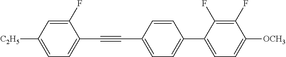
C1(F)=CC([C2H5])=CC=C1C#CC1=CC=C(C2=CC=C([OCH3])C(F)=C2F)C=C1
